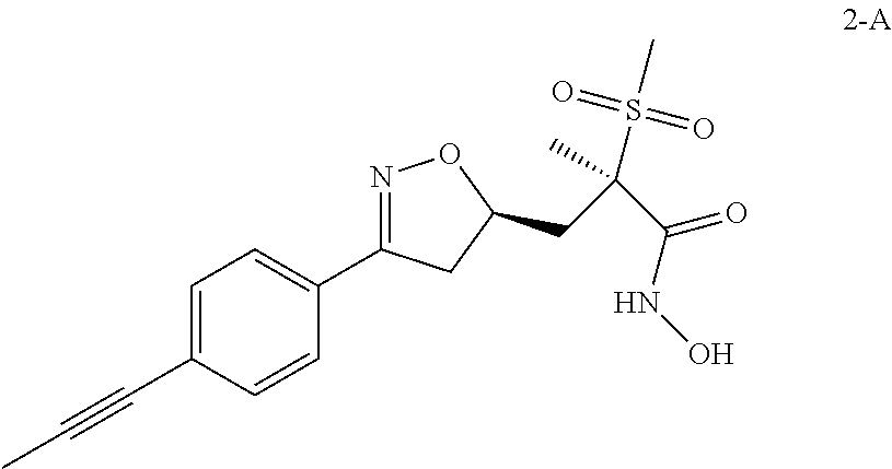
C1=C(C#CC)C=CC(C2=NOC(CC(C(=O)NO)(S(=O)(=O)C)C)C2)=C1
